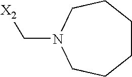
C1CCCN(C[X2])CC1
